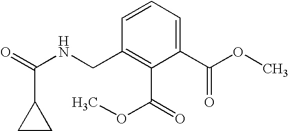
C1(CNC(=O)C2CC2)=C(C(=O)OC)C(C(OC)=O)=CC=C1
